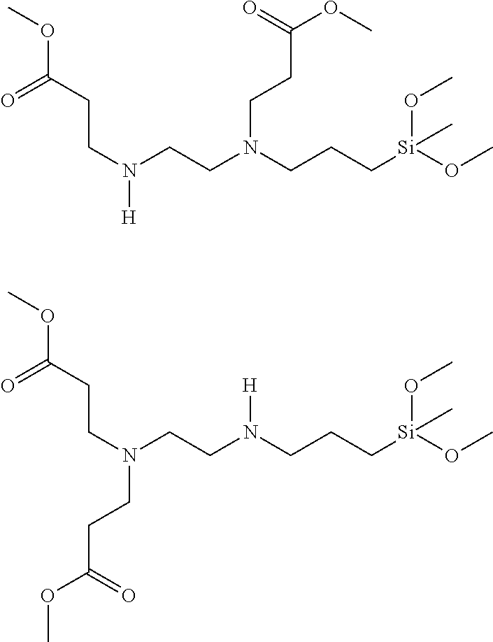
C(N(CCN(CCC[Si](OC)(C)OC)CCC(=O)OC)[H])CC(=O)OC.C(N(CCN(CCC[Si](OC)(C)OC)[H])CCC(=O)OC)CC(=O)OC
